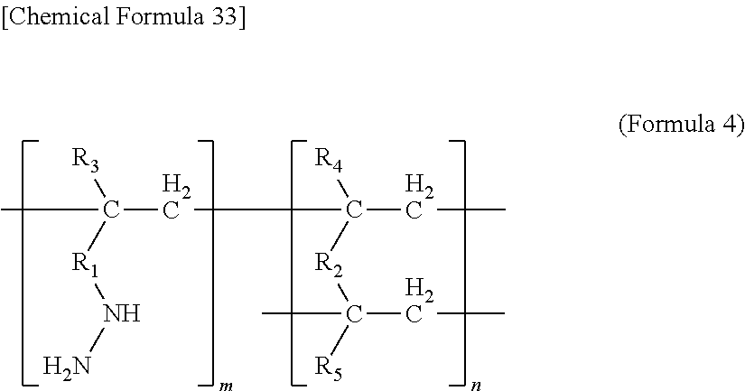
[R3]C([R1]NN)(C)CC([R4])([R2]C([R5])(CC)C)CC
